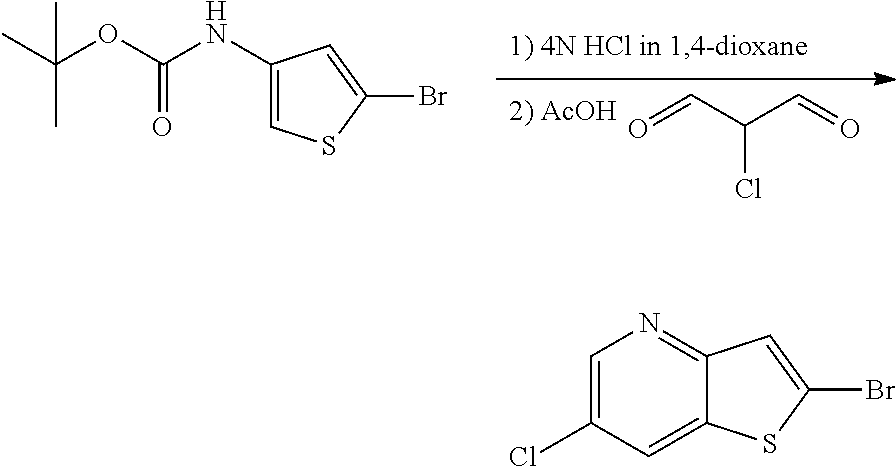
O=CC(C=O)Cl.C1(NC(OC(C)(C)C)=O)=CSC(Br)=C1.C1(Cl)=CN=C2C(=C1)SC(Br)=C2
